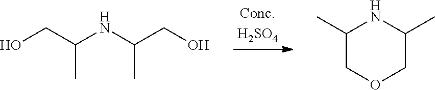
N1C(C)COCC1C.OCC(NC(CO)C)C
